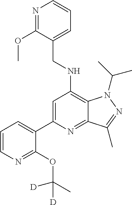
C12=C(NCC3=CC=CN=C3OC)C=C(C3=CC=CN=C3OC([D])([D])C)N=C1C(C)=NN2C(C)C
